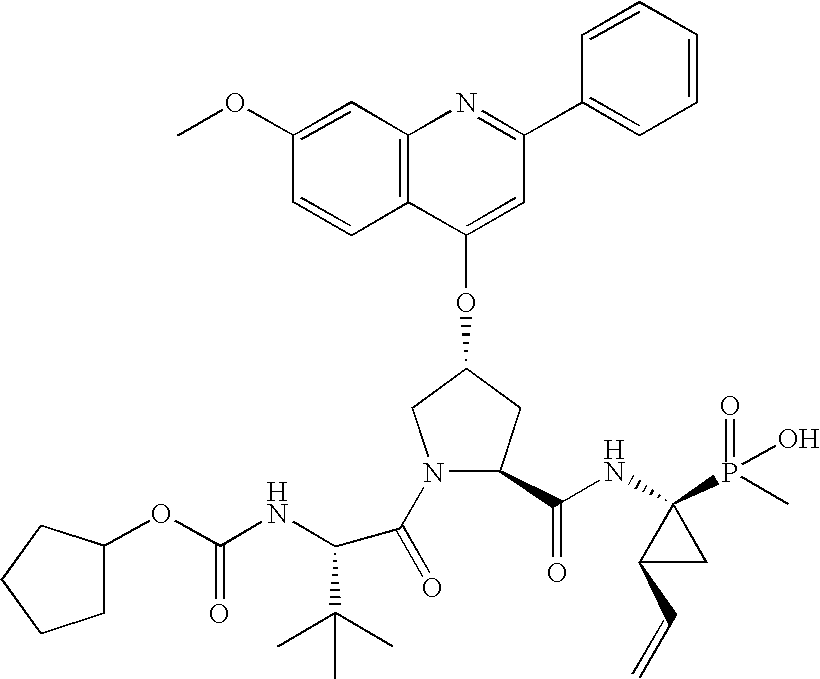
C12=C(C(OC3CN(C(=O)C(C(C)(C)C)NC(OC4CCCC4)=O)C(C(NC4(P(=O)(O)C)C(C=C)C4)=O)C3)=CC(C3=CC=CC=C3)=N1)C=CC(OC)=C2
